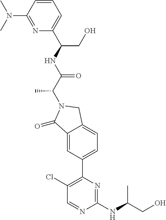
C1(=O)C2=CC(C3=C(Cl)C=NC(NC(C)CO)=N3)=CC=C2CN1C(C(NC(C1=CC=CC(N(C)C)=N1)CO)=O)C
